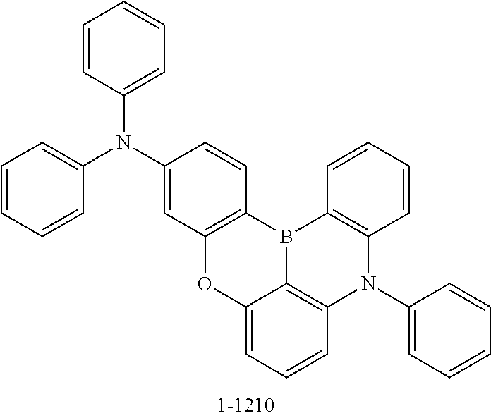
C12=CC=CC3=C1B(C1=C(N3C3=CC=CC=C3)C=CC=C1)C1=C(O2)C=C(N(C2=CC=CC=C2)C2=CC=CC=C2)C=C1
